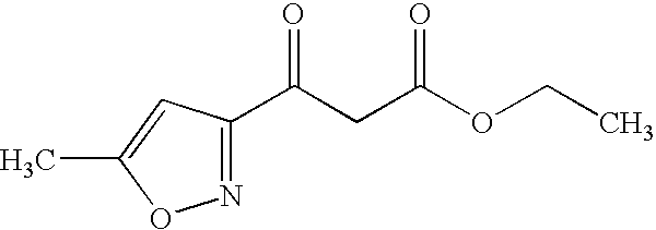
N1=C(C(CC(OCC)=O)=O)C=C(C)O1
